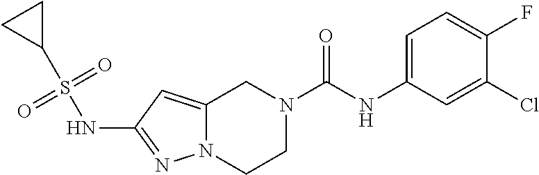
C12=CC(NS(=O)(=O)C3CC3)=NN1CCN(C(NC1=CC=C(F)C(Cl)=C1)=O)C2
